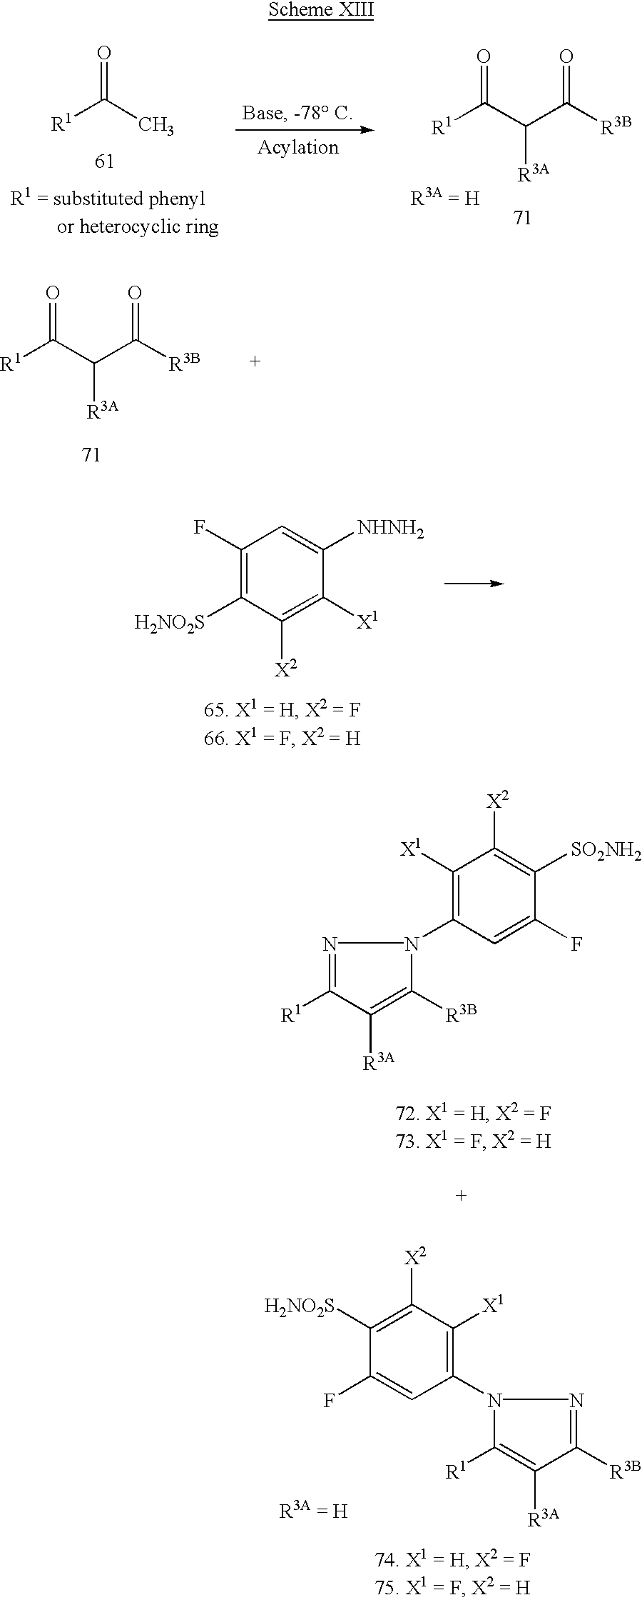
C1([X1])=C(N2C([R3B])=C([R3A])C([R1])=N2)C=C(F)C([SO2NH2])=C1[X2].C1(F)=C([H2NO2S])C([X2])=C([X1])C([NHNH2])=C1.[R1]C(C)=O.[R1]C(C(C([R3B])=O)[R3A])=O.[R1]C(C(C([R3B])=O)[R3A])=O.C1([X1])=C(N2C([R1])=C([R3A])C([R3B])=N2)C=C(F)C([H2NO2S])=C1[X2]
